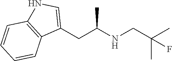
N(CC(C)(C)F)C(CC1=CNC2=C1C=CC=C2)C
